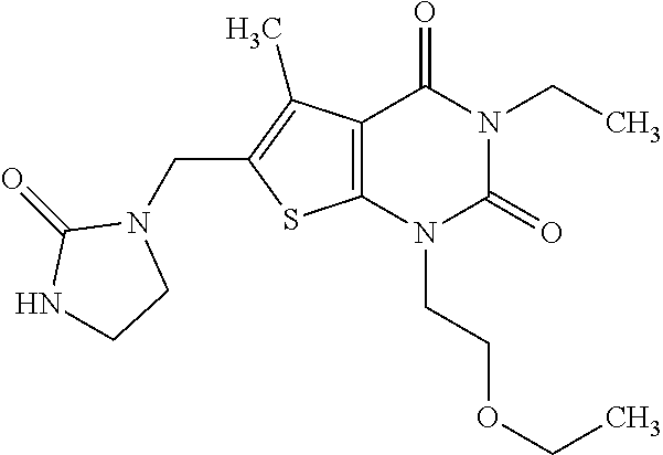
C12=C(N(CCOCC)C(=O)N(CC)C1=O)SC(CN1C(=O)NCC1)=C2C
